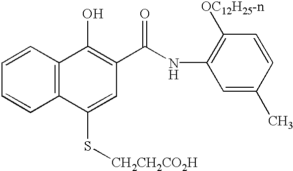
C1=CC2=C(C=C1)C(S[CH2CH2CO2H])=CC(C(NC1=C([OC12H25-n])C=CC(C)=C1)=O)=C2O
